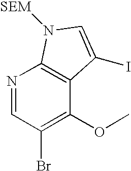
N1=CC(Br)=C(OC)C2=C1N([SEM])C=C2I
